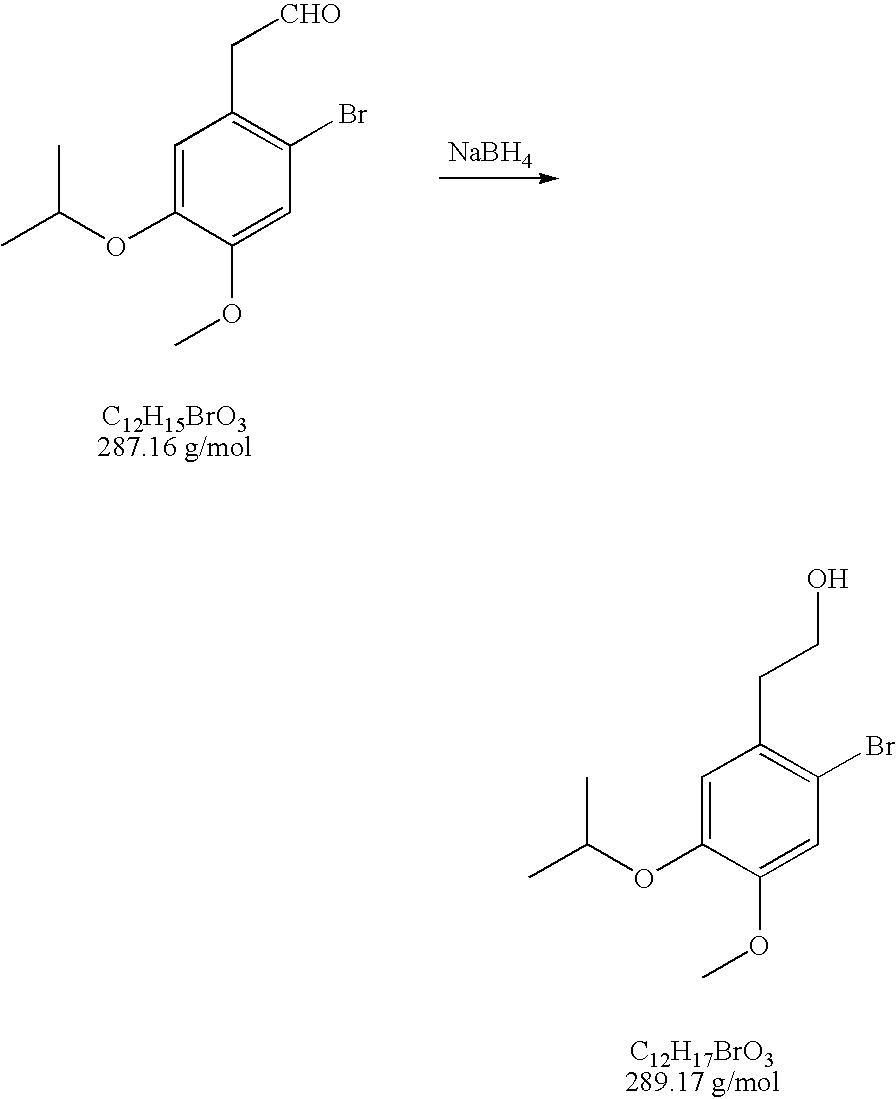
[NaBH4].C1=C(OC(C)C)C(OC)=CC(Br)=C1C[CHO].C1=C(OC(C)C)C(OC)=CC(Br)=C1CCO
